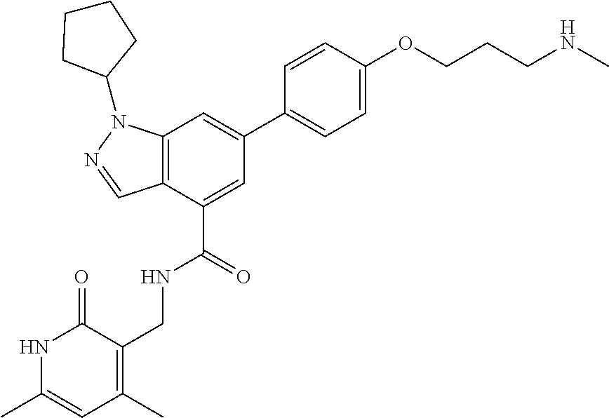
C12=C(C(C(=O)NCC3=C(C)C=C(C)NC3=O)=CC(C3=CC=C(OCCCNC)C=C3)=C1)C=NN2C1CCCC1
